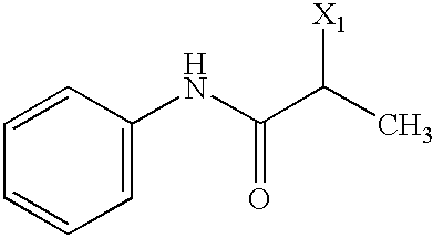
C1=CC=C(NC(C(C)[X1])=O)C=C1
